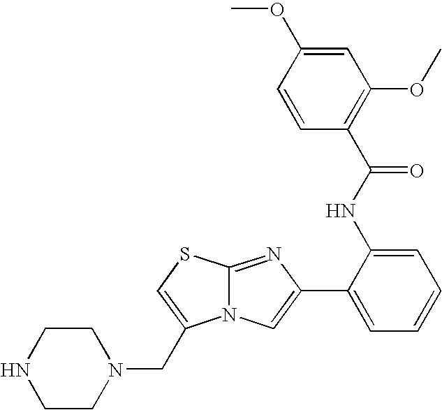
N12C(=NC(C3=CC=CC=C3NC(=O)C3=C(OC)C=C(OC)C=C3)=C1)SC=C2CN1CCNCC1
